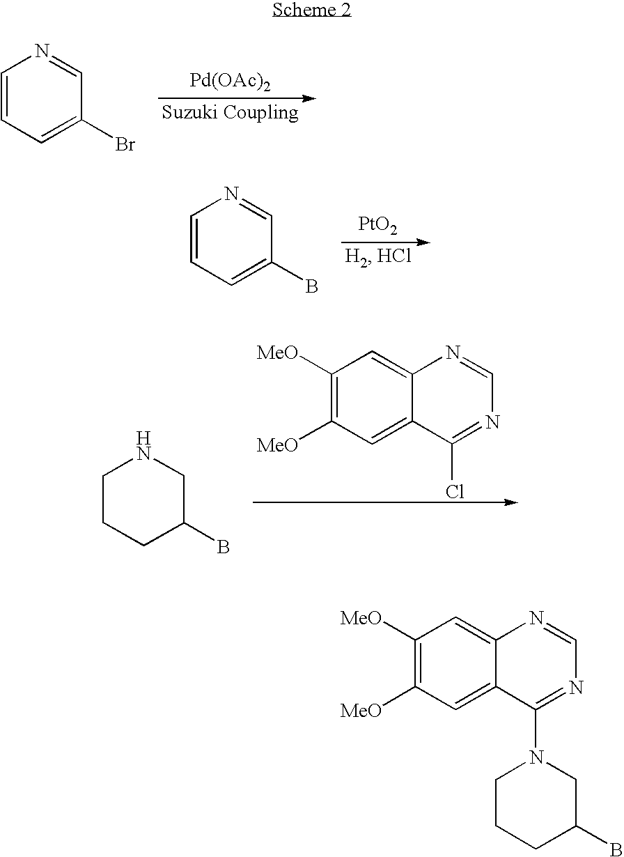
C1=CC=C(Br)C=N1.[Pd(OAc)2].C1=CC=C(B)C=N1.[PtO2].C1CCC(B)CN1.C1([MeO])=C([MeO])C=C2C(=C1)N=CN=C2Cl.C1([MeO])=C([MeO])C=C2C(=C1)N=CN=C2N1CCCC(B)C1
